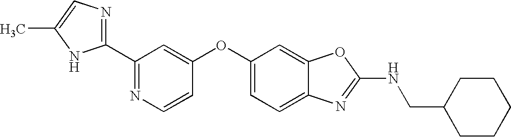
C1(C2=NC=C(C)N2)=NC=CC(OC2=CC=C3C(=C2)OC(NCC2CCCCC2)=N3)=C1
